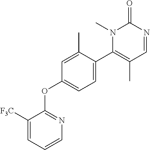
N1(C)C(C2=CC=C(OC3=NC=CC=C3[F3C])C=C2C)=C(C)C=NC1=O
